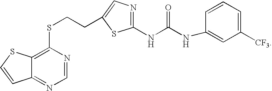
C1(SCCC2=CN=C(NC(NC3=CC([CF3])=CC=C3)=O)S2)=C2C(=NC=N1)C=CS2
